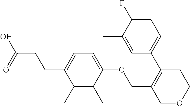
C(C1=C(C2=CC=C(F)C(C)=C2)CCOC1)OC1=CC=C(CCC(=O)O)C(C)=C1C
